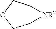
C12C(COC1)[NR2]2
